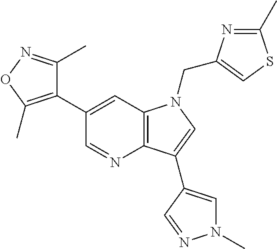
C1(C2=CC3=C(N=C2)C(C2=CN(C)N=C2)=CN3CC2=CSC(C)=N2)=C(C)ON=C1C
